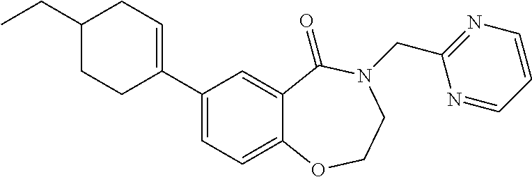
C1C(CC)CCC(C2=CC=C3C(=C2)C(=O)N(CC2=NC=CC=N2)CCO3)=C1
